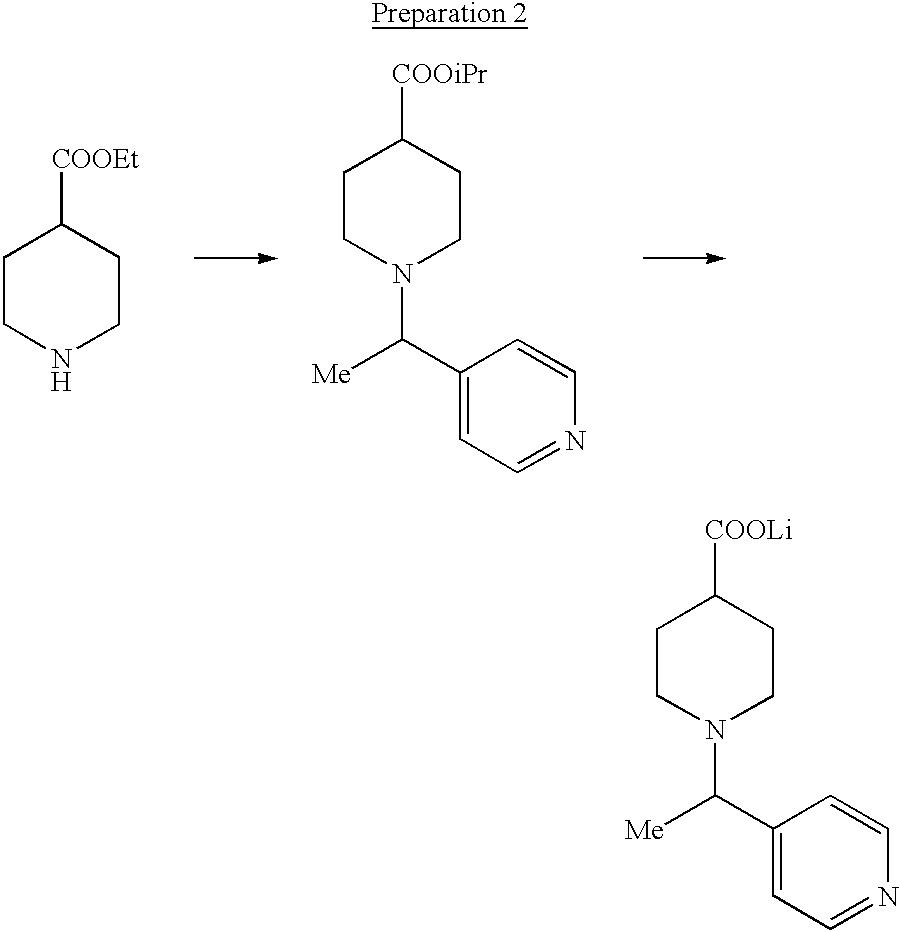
C1CN(C(C2=CC=NC=C2)[Me])CCC1[COOLi].C1CNCCC1[COOEt].C1CN(C(C2=CC=NC=C2)[Me])CCC1[COOiPr]
